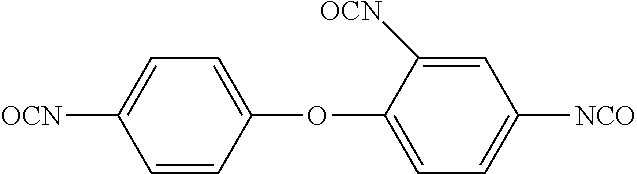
C1=CC(OC2=CC=C([NCO])C=C2[OCN])=CC=C1[OCN]
